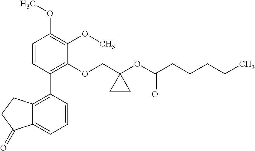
C1=CC(C2=C3C(=CC=C2)C(=O)CC3)=C(OCC2(OC(CCCCC)=O)CC2)C(OC)=C1OC
